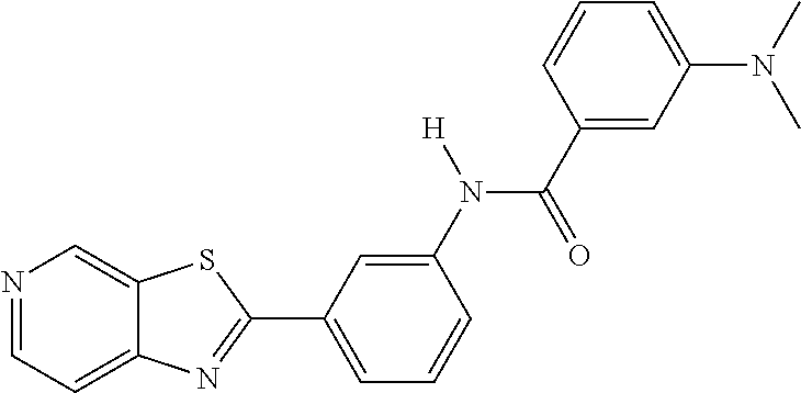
N1=CC=C2C(=C1)SC(C1=CC=CC(N([H])C(=O)C3=CC(N(C)C)=CC=C3)=C1)=N2
